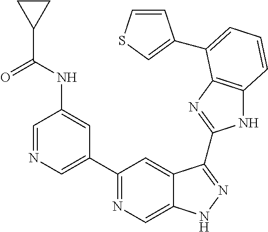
C1=NC=C(C2=NC=C3C(=C2)C(C2=NC4=C(N2)C=CC=C4C2=CSC=C2)=NN3)C=C1NC(C1CC1)=O
